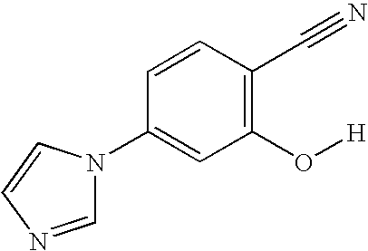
C1(O[H])=C(C#N)C=CC(N2C=NC=C2)=C1
